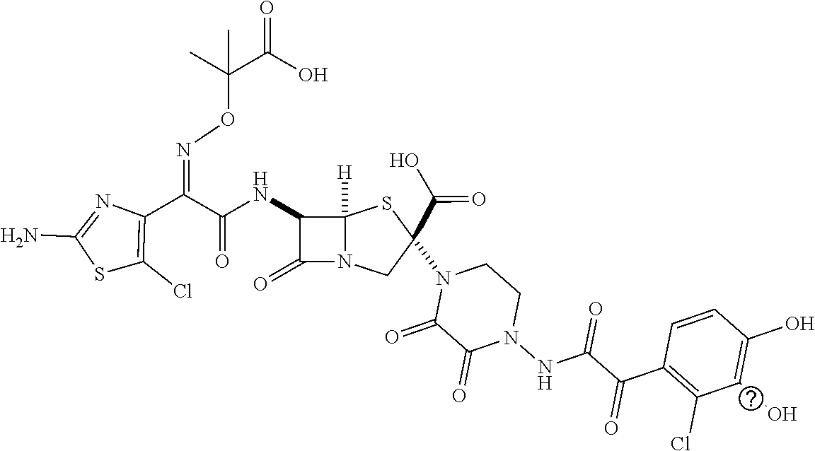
C(=O)(NC1C(=O)N2C1([H])SC(C(O)=O)(N1C(=O)C(=O)N(NC(C(C3=C(Cl)C(O)=C(O)C=C3)=O)=O)CC1)C2)C(C1=C(Cl)SC(N)=N1)=NOC(C(O)=O)(C)C
